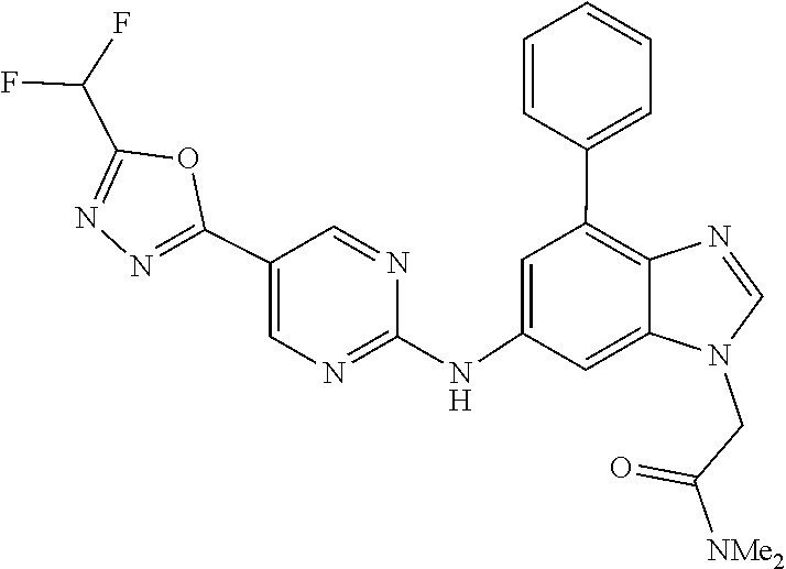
C1=NC2=C(C3=CC=CC=C3)C=C(NC3=NC=C(C4=NN=C(C(F)F)O4)C=N3)C=C2N1CC(=O)[NMe2]
